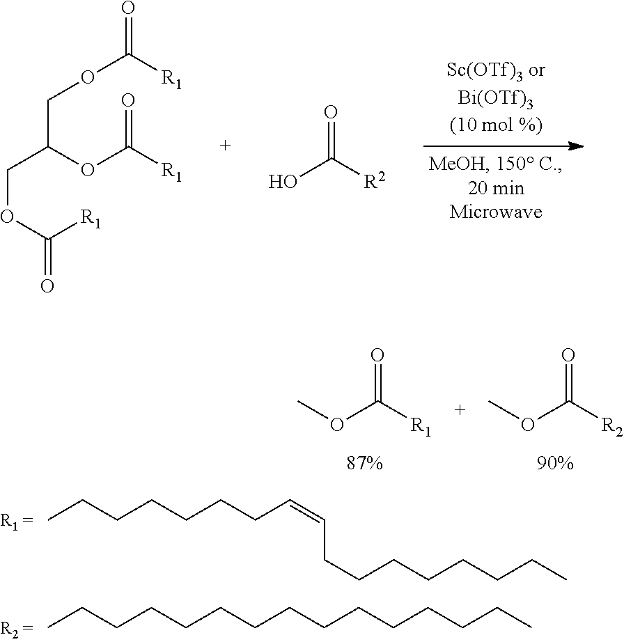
O=C([R1])OC.O=C([R2])OC.O=C([R1])OCC(COC(=O)[R1])OC([R1])=O.O=C([R2])O.CCCCCCCC=CCCCCCCCC.CCCCCCCCCCCCCCC
